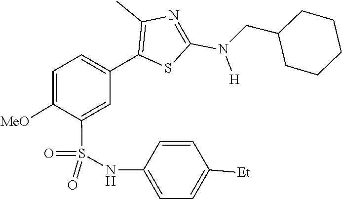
C(C1CCCCC1)N(C1=NC(C)=C(C2=CC=C([MeO])C(S(=O)(NC3=CC=C([Et])C=C3)=O)=C2)S1)[H]
